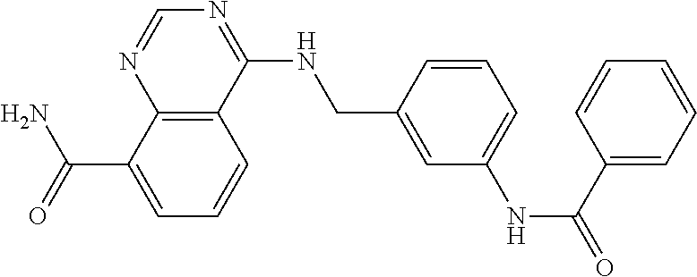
C(C1=CC=CC2=C1N=CN=C2NCC1=CC(NC(=O)C2=CC=CC=C2)=CC=C1)(N)=O
